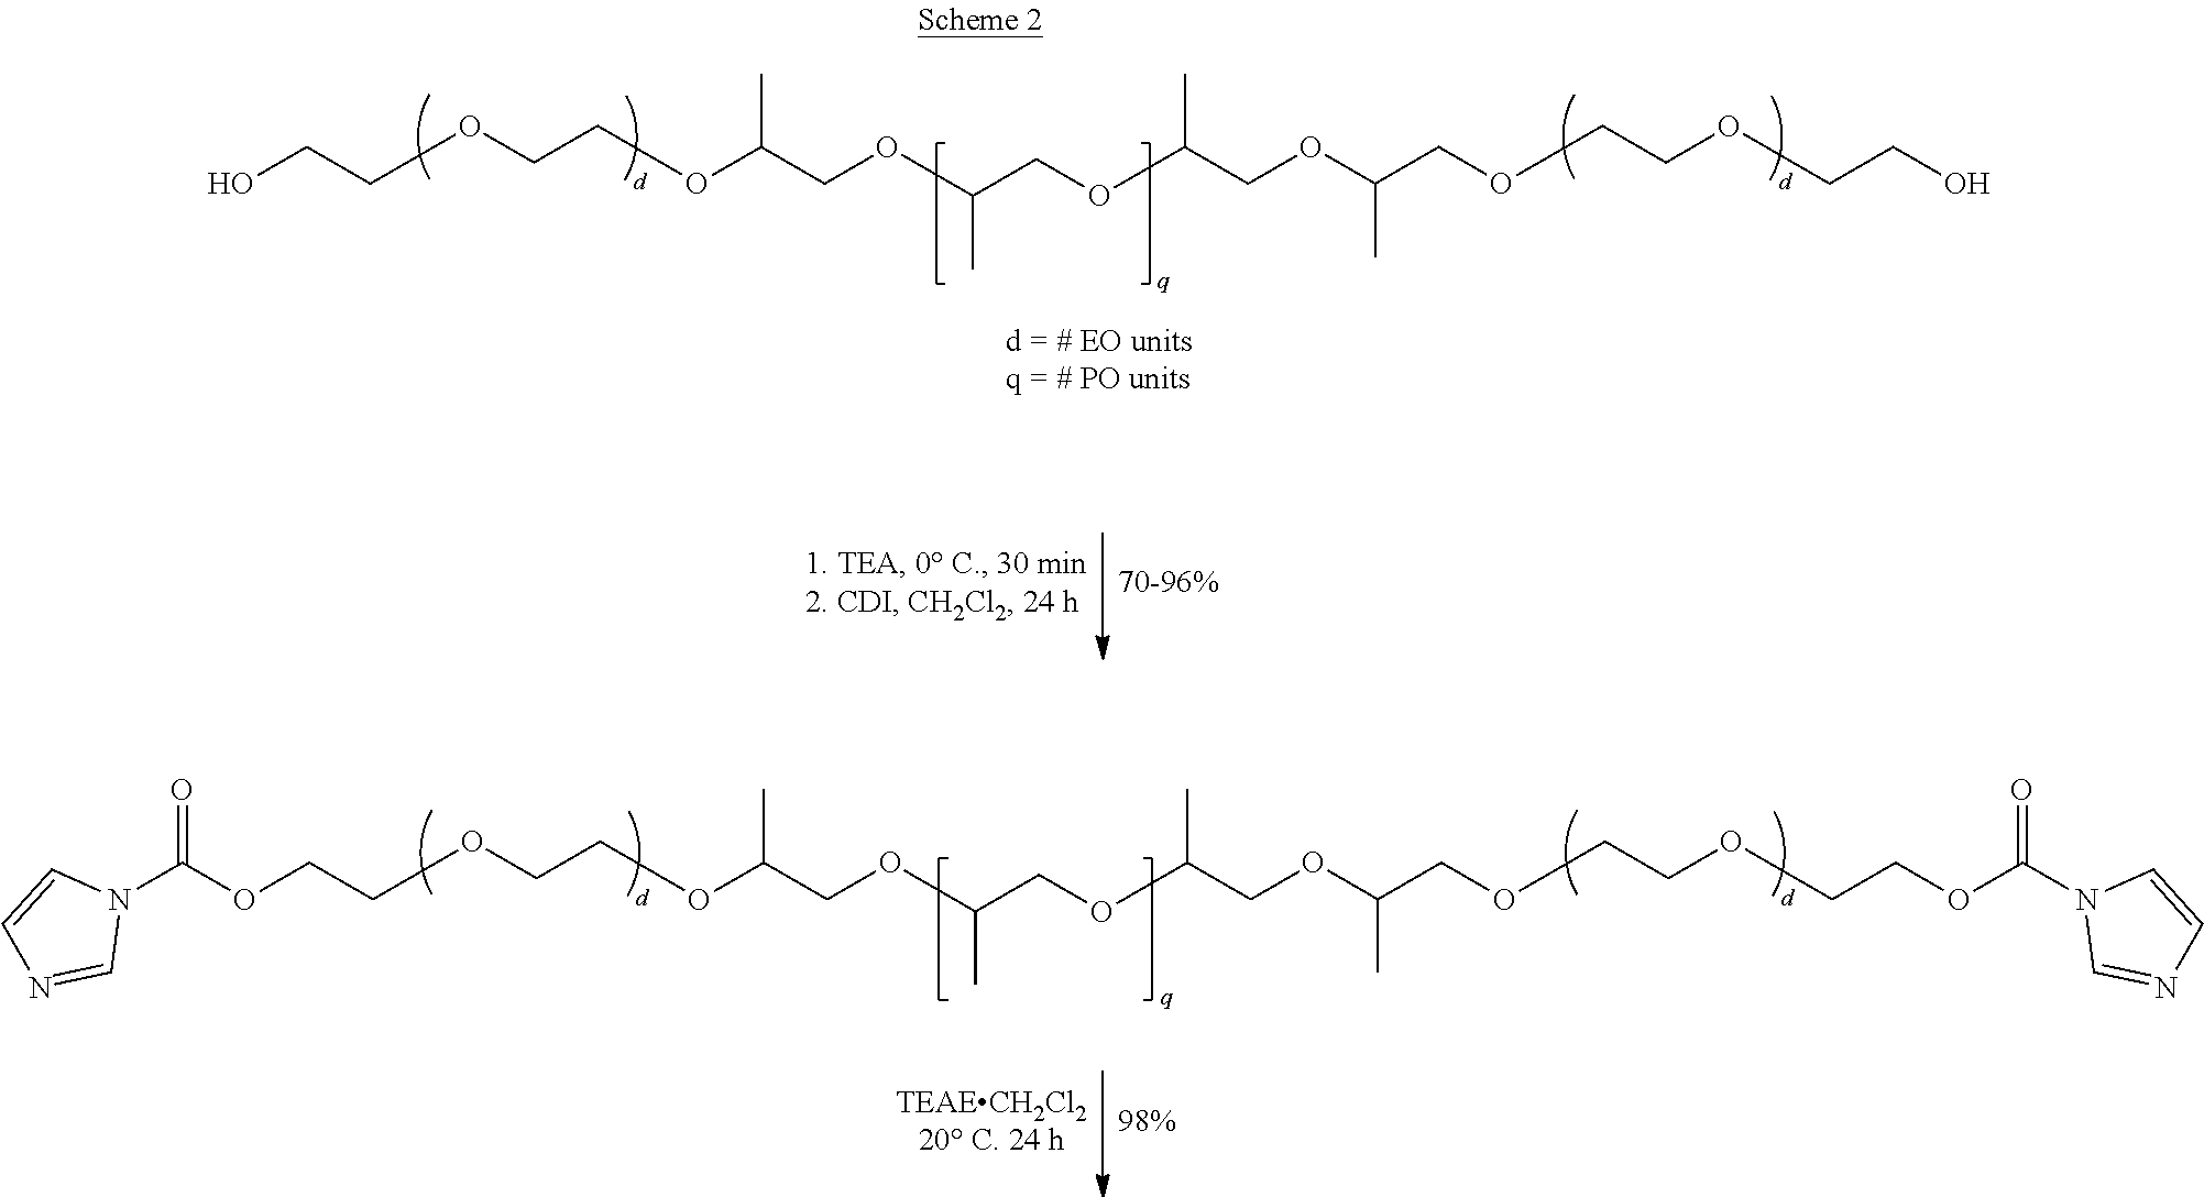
N1(C(OCCOCCOC(COC(COC(C)COC(COCCOCCOC(N2C=NC=C2)=O)C)C)C)=O)C=CN=C1.OCCOCCOC(COC(COC(C)COC(COCCOCCO)C)C)C
